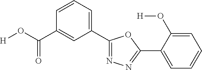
[H]OC(C1=CC(C2=NN=C(C3=CC=CC=C3O[H])O2)=CC=C1)=O
